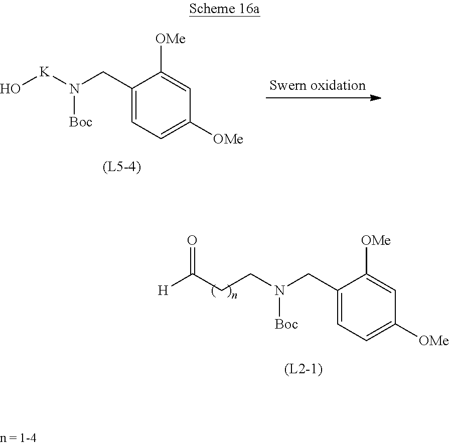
C1(CN([K]O)[Boc])=CC=C([OMe])C=C1[OMe].C1(CN(CCC(=O)[H])[Boc])=CC=C([OMe])C=C1[OMe]
